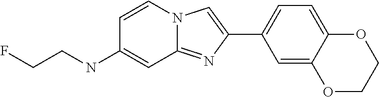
C12=CC(C3=CN4C(=N3)C=C(NCCF)C=C4)=CC=C1OCCO2
